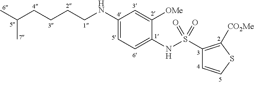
C1(NCCCCC(C)C)=CC=C(NS(C2=C([CO2Me])SC=C2)(=O)=O)C([OMe])=C1
